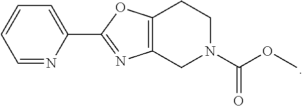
C1=NC(C2=NC3=C(O2)CCN(C(OC)=O)C3)=CC=C1
